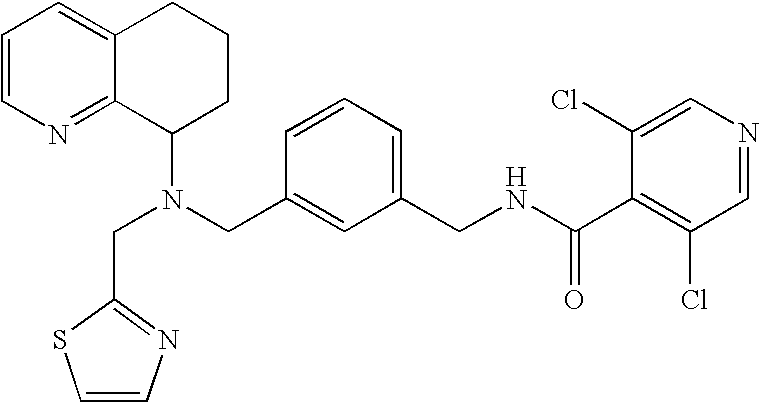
N(CC1=CC(CNC(C2=C(Cl)C=NC=C2Cl)=O)=CC=C1)(C1CCCC2=CC=CN=C12)CC1=NC=CS1
